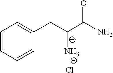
C1=CC=CC(CC(C(N)=O)N)=C1.Cl
